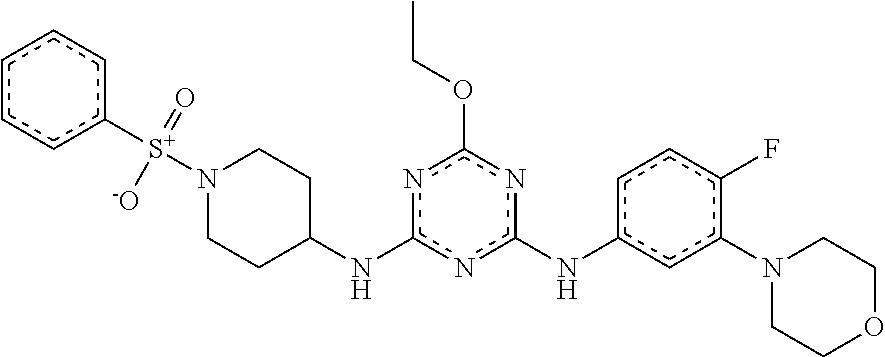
c1c(Nc2nc(NC3CCN([S+](c4ccccc4)(=O)[-O])CC3)nc(OCC)n2)ccc(F)c1N1CCOCC1
